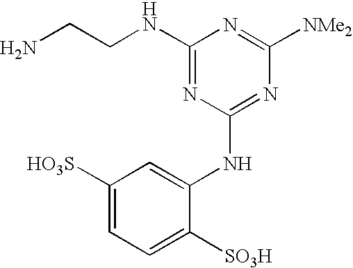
C1(NCCN)=NC(NC2=CC([HO3S])=CC=C2[SO3H])=NC([NMe2])=N1
